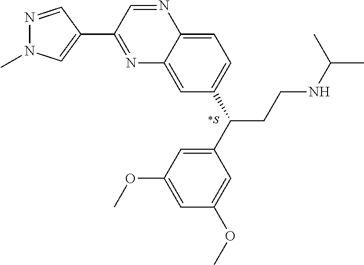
N1=C(C2=CN(C)N=C2)C=NC2=CC=C(C(CCNC(C)C)C3=CC(OC)=CC(OC)=C3)C=C12
